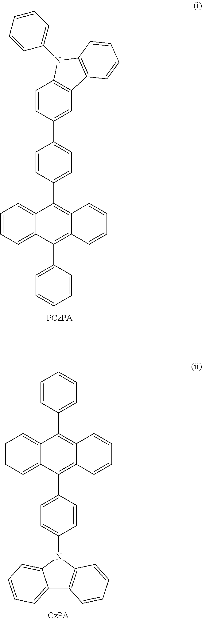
C1=CC(C2=CC=C(C3=C4C(=C(C5=CC=CC=C5)C5=CC=CC=C35)C=CC=C4)C=C2)=CC2=C1N(C1=CC=CC=C1)C1=C2C=CC=C1.C1=CC=C(C2=C3C(=C(C4=CC=C(N5C6=CC=CC=C6C6=C5C=CC=C6)C=C4)C4=CC=CC=C24)C=CC=C3)C=C1
